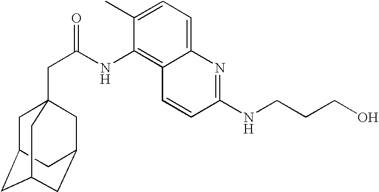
C1C2CC3CC(CC1(CC(=O)NC1=C4C(=CC=C1C)N=C(NCCCO)C=C4)C3)C2
